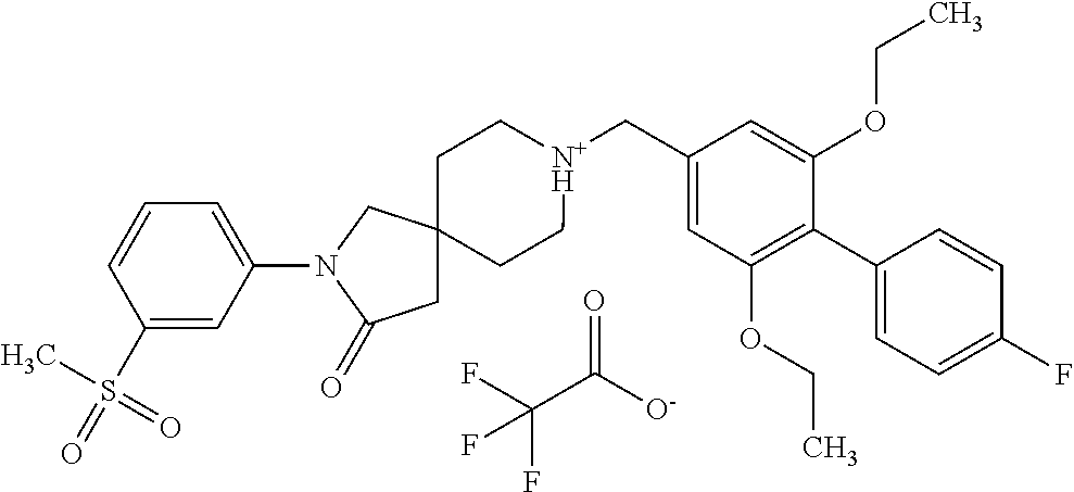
FC(C([O-])=O)(F)F.C1C[N+H](CC2=CC(OCC)=C(C3=CC=C(F)C=C3)C(OCC)=C2)CCC12CC(=O)N(C1=CC=CC(S(=O)(C)=O)=C1)C2
